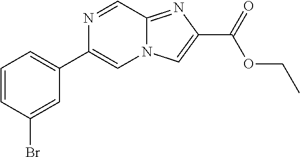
C1=CC(Br)=CC(C2=CN3C(=NC(C(=O)OCC)=C3)C=N2)=C1
